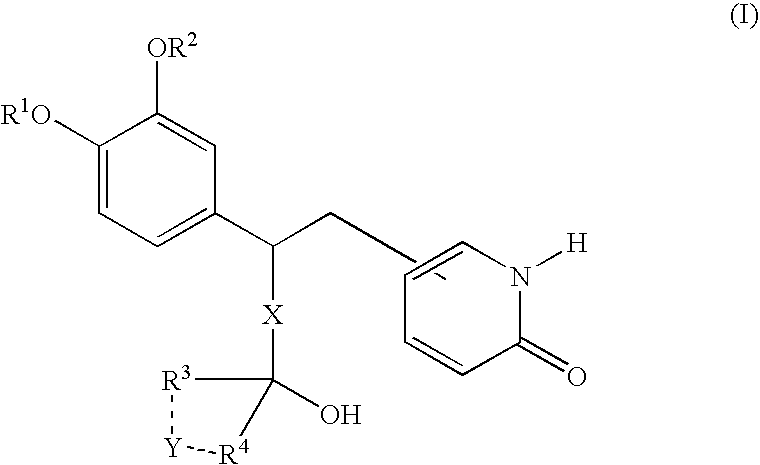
CCCC(C1=CC=C([R1O])C([OR2])=C1)[X]C1(O)[R3][Y][R4]1.C1=CC(=O)N([H])C=C1
